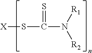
[X]SC(N([R1])[R2])=S
